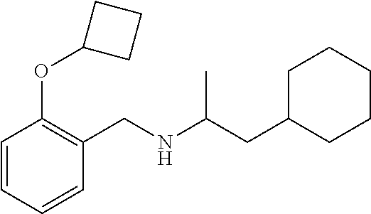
C1(CC(NCC2=C(OC3CCC3)C=CC=C2)C)CCCCC1
